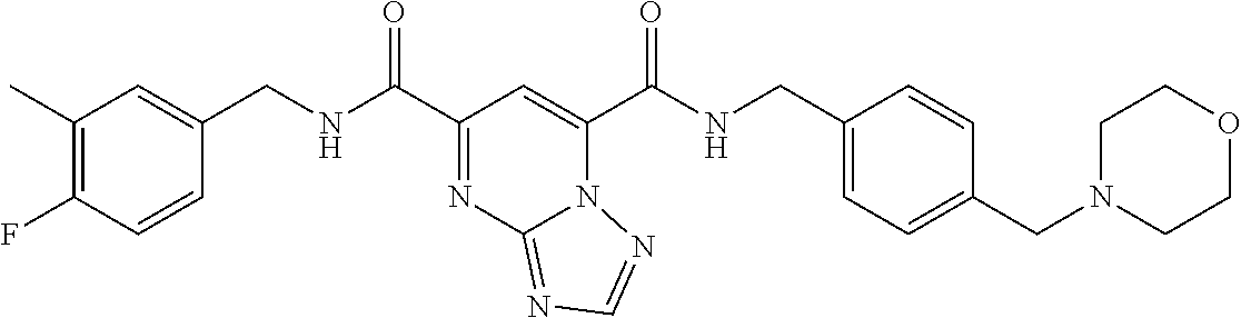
C1(C)=C(F)C=CC(CNC(C2=NC3=NC=NN3C(C(NCC3=CC=C(CN4CCOCC4)C=C3)=O)=C2)=O)=C1
